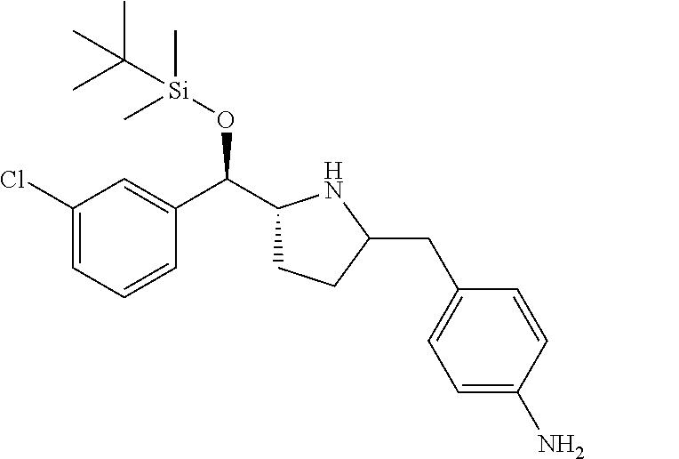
C1(C(C2=CC(Cl)=CC=C2)O[Si](C)(C)C(C)(C)C)CCC(CC2=CC=C(N)C=C2)N1
